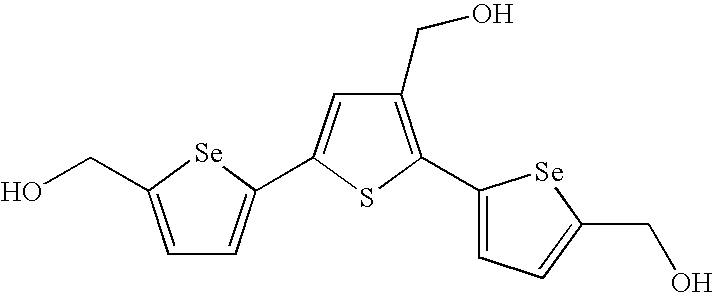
C1=C(CO)[Se]C(C2=CC(CO)=C(C3=CC=C(CO)[Se]3)S2)=C1
